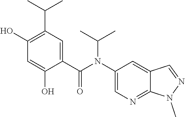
C1(O)=C(C(C)C)C=C(C(N(C2=CN=C3C(=C2)C=NN3C)C(C)C)=O)C(O)=C1
